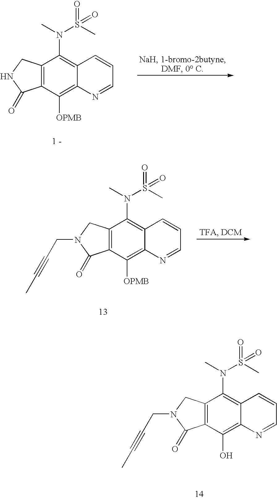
N1C(=O)C2=C(C1)C(N(C)S(C)(=O)=O)=C1C(=C2[OPMB])N=CC=C1.C(N1C(=O)C2=C(C1)C(N(C)S(C)(=O)=O)=C1C(=C2[OPMB])N=CC=C1)C#CC.C(N1C(=O)C2=C(C1)C(N(C)S(C)(=O)=O)=C1C(=C2O)N=CC=C1)C#CC
